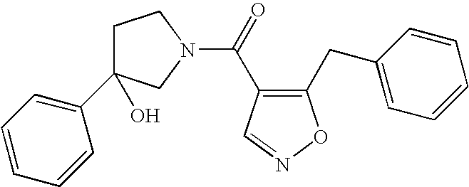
C1=CC=C(C2(O)CCN(C(=O)C3=C(CC4=CC=CC=C4)ON=C3)C2)C=C1
